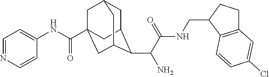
C1C2C(C(C(NCC3C4=C(CC3)C=C(Cl)C=C4)=O)N)C3CC(C(NC4=CC=NC=C4)=O)(CC1C3)C2
